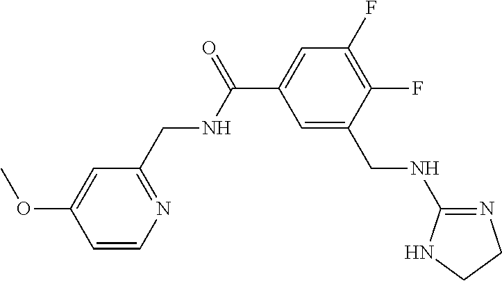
C1=C(OC)C=CN=C1CNC(=O)C1=CC(F)=C(F)C(CNC2=NCCN2)=C1
